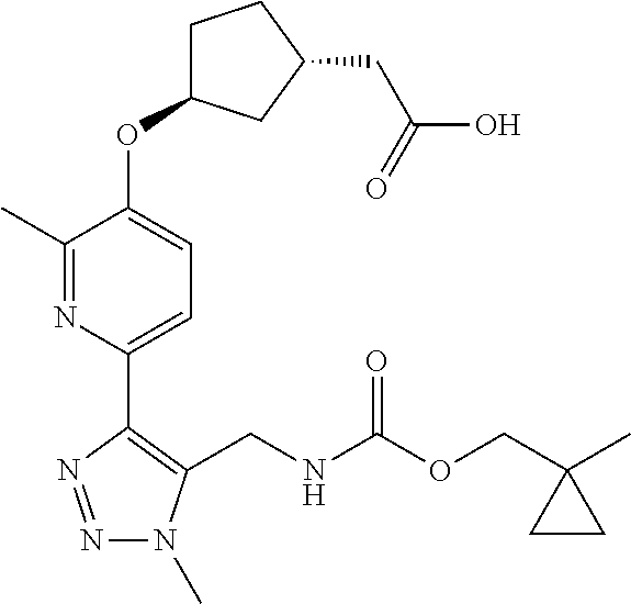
N1=NC(C2=CC=C(OC3CCC(CC(=O)O)C3)C(C)=N2)=C(CNC(OCC2(C)CC2)=O)N1C
